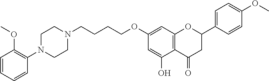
C1=CC=CC(N2CCN(CCCCOC3=CC4=C(C(O)=C3)C(=O)CC(C3=CC=C(OC)C=C3)O4)CC2)=C1OC
